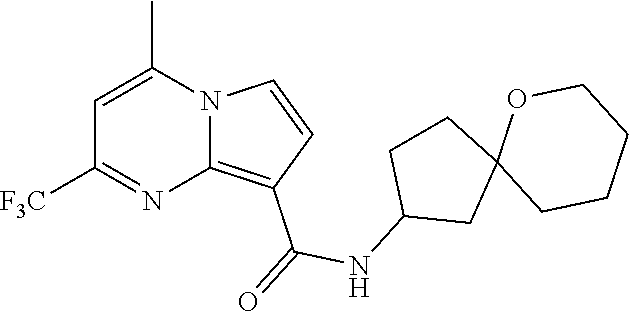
C1=C(C)N2C(=C(C(=O)NC3CC4(CC3)CCCCO4)C=C2)N=C1[F3C]
